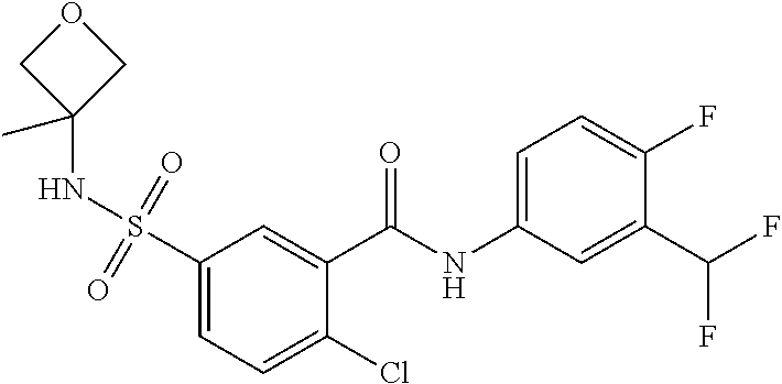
C1(S(=O)(=O)NC2(C)COC2)=CC=C(Cl)C(C(=O)NC2=CC=C(F)C(C(F)F)=C2)=C1
